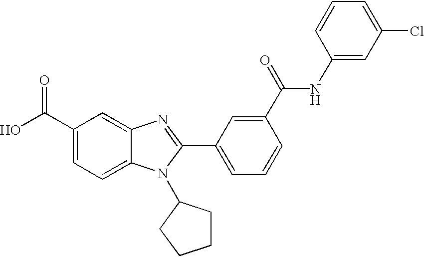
C1(C(O)=O)=CC=C2C(=C1)N=C(C1=CC=CC(C(=O)NC3=CC(Cl)=CC=C3)=C1)N2C1CCCC1
